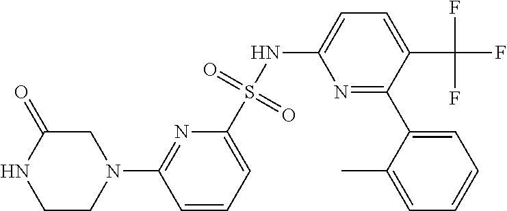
C1=CC=C(S(NC2=CC=C(C(F)(F)F)C(C3=CC=CC=C3C)=N2)(=O)=O)N=C1N1CC(=O)NCC1
